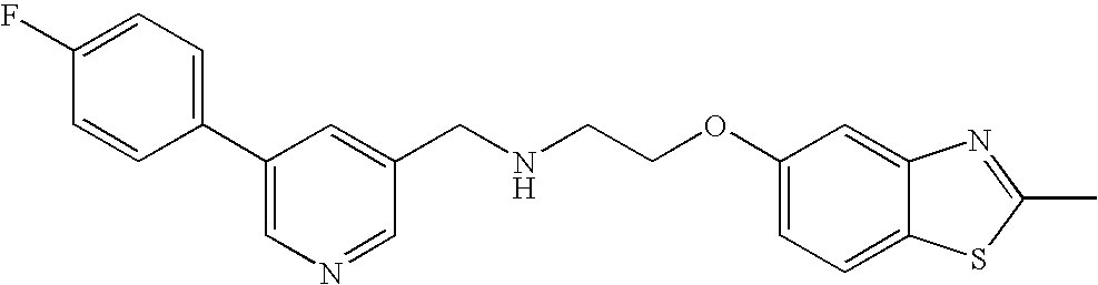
C1=CC(C2=CN=CC(CNCCOC3=CC=C4C(=C3)N=C(C)S4)=C2)=CC=C1F
